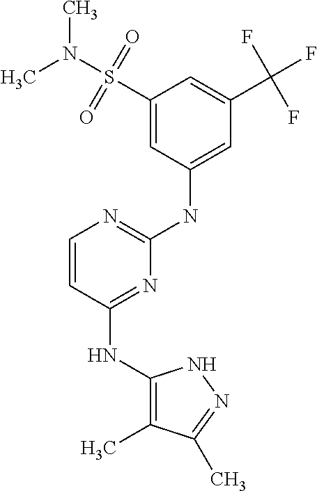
C1(S(N(C)C)(=O)=O)=CC(NC2=NC=CC(NC3=C(C)C(C)=NN3)=N2)=CC(C(F)(F)F)=C1
